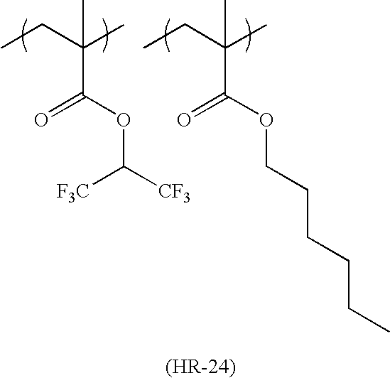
CCC(C)(C)C(OC([CF3])[CF3])=O.CCC(C)(C)C(OCCCCCC)=O
